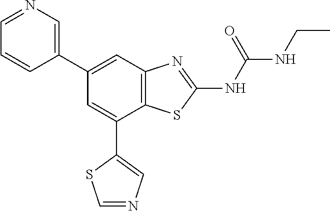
C1(C2=CN=CC=C2)=CC2=C(C(C3=CN=CS3)=C1)SC(NC(NCC)=O)=N2
